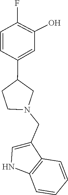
C1(CN2CC(C3=CC(O)=C(F)C=C3)CC2)=CNC2=C1C=CC=C2
